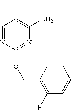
C1=NC(OCC2=C(F)C=CC=C2)=NC(N)=C1F
